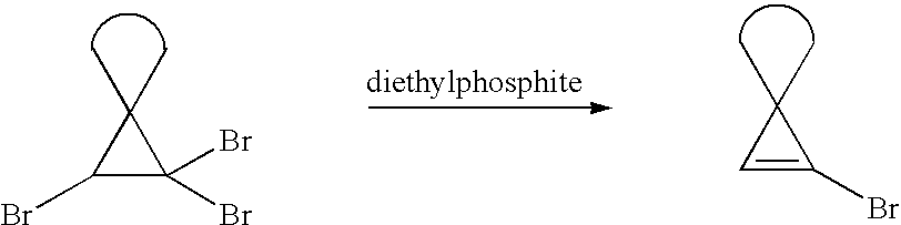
C1(Br)C(Br)(Br)C1(C)C.C1=C(Br)C1(C)C
